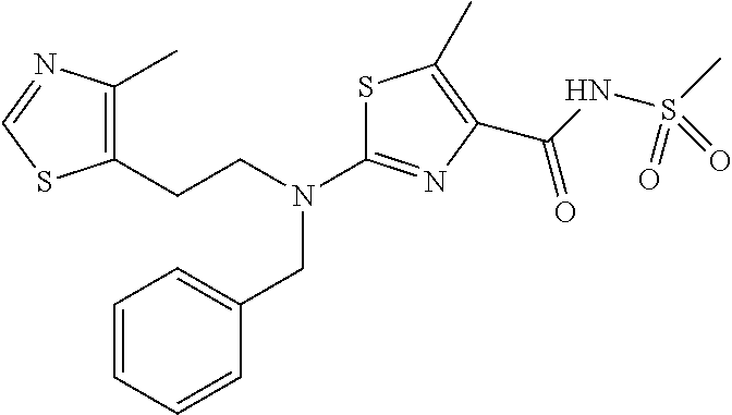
C(N(C1=NC(C(=O)NS(C)(=O)=O)=C(C)S1)CC1=CC=CC=C1)CC1=C(C)N=CS1
